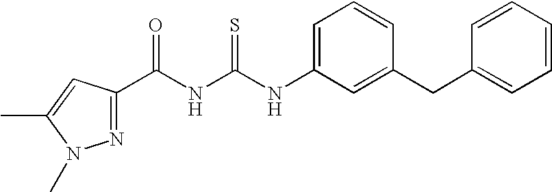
N(C(=S)NC(=O)C1=NN(C)C(C)=C1)C1=CC=CC(CC2=CC=CC=C2)=C1
